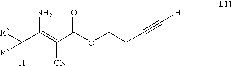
[R2]C(C(=C(C(OCCC#C[H])=O)[CN])N)([H])[R3]
